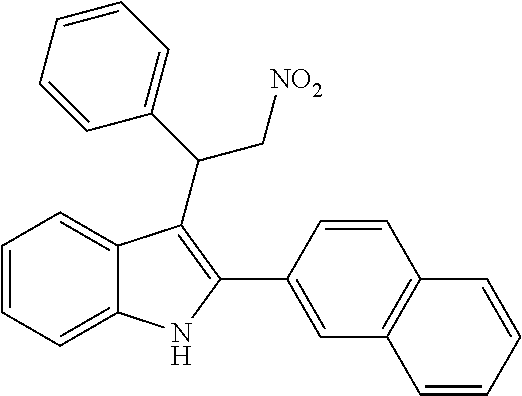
C1=CC=C2C(=C1)C(C(C1=CC=CC=C1)C[NO2])=C(C1=CC3=C(C=C1)C=CC=C3)N2
